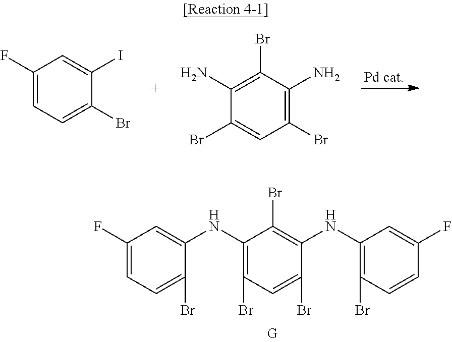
C1(F)=CC=C(Br)C(I)=C1.C1(Br)=C(N)C(Br)=C(N)C(Br)=C1.C1(F)=CC=C(Br)C(NC2=C(Br)C=C(Br)C(NC3=C(Br)C=CC(F)=C3)=C2Br)=C1
